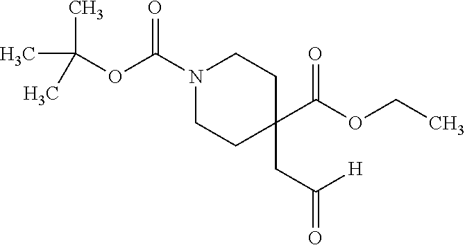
N1(C(OC(C)(C)C)=O)CCC(C(OCC)=O)(CC([H])=O)CC1
